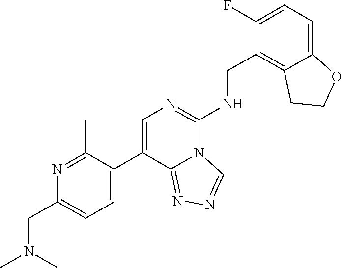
C(C1=C2C(=CC=C1F)OCC2)NC1=NC=C(C2=CC=C(CN(C)C)N=C2C)C2=NN=CN12
